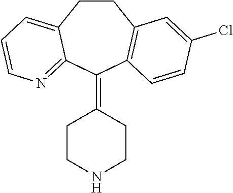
C1CC2=CC=CN=C2C(=C2CCNCC2)C2=C1C=C(Cl)C=C2
